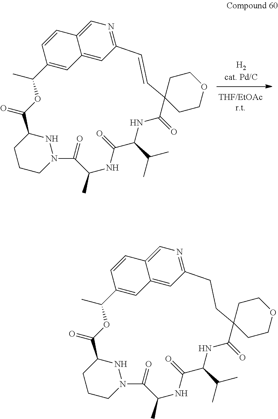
C1CCN2NC1C(=O)OC(C)C1=CC3=CC(=NC=C3C=C1)C=CC1(CCOCC1)C(=O)NC(C(C)C)C(=O)NC(C)C2=O.C1CCN2NC1C(=O)OC(C)C1=CC3=CC(=NC=C3C=C1)CCC1(CCOCC1)C(=O)NC(C(C)C)C(=O)NC(C)C2=O
